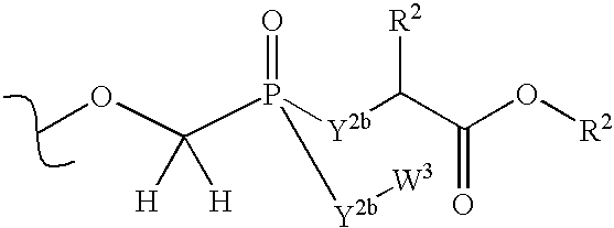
C(P([Y2b]C(C(O[R2])=O)[R2])(=O)[Y2b][W3])([H])([H])OC
